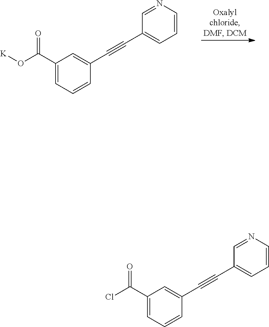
C1(C(O[K])=O)=CC=CC(C#CC2=CC=CN=C2)=C1.C1(C(Cl)=O)=CC=CC(C#CC2=CC=CN=C2)=C1
